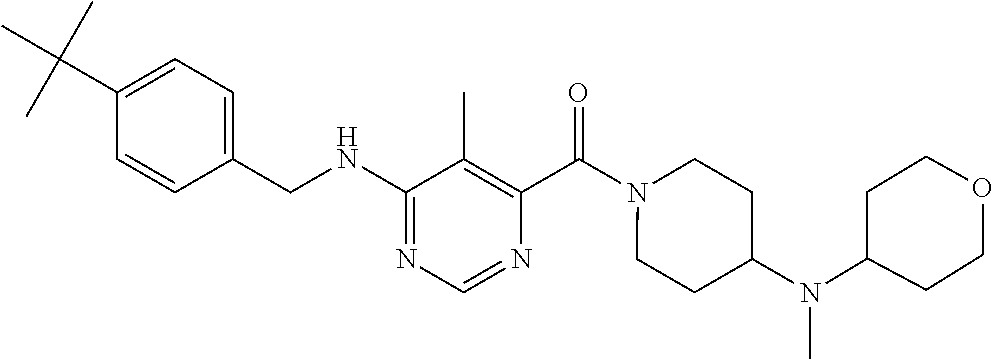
C1=CC(CNC2=NC=NC(C(=O)N3CCC(N(C)C4CCOCC4)CC3)=C2C)=CC=C1C(C)(C)C
